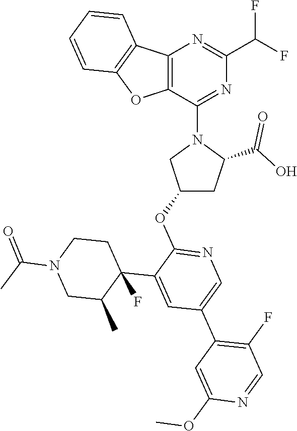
C12=C(OC3=C1C=CC=C3)C(N1CC(OC3=NC=C(C4=C(F)C=NC(OC)=C4)C=C3C3(F)C(C)CN(C(=O)C)CC3)CC1C(O)=O)=NC(C(F)F)=N2
